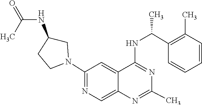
N1=C(NC(C2=C(C)C=CC=C2)C)C2=CC(N3CC(NC(=O)C)CC3)=NC=C2N=C1C
